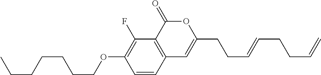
C1=CC2=C(C(F)=C1OCCCCCCC)C(=O)OC(CCC=CCCC=C)=C2
